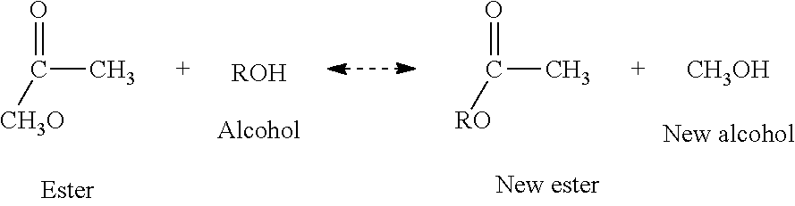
[ROH].[CH3OH].O=C(C)[RO].O=C(C)[CH3O]
